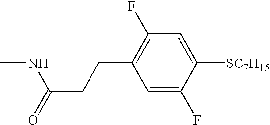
C1=C(F)C([SC7H15])=CC(F)=C1CCC(NC)=O
